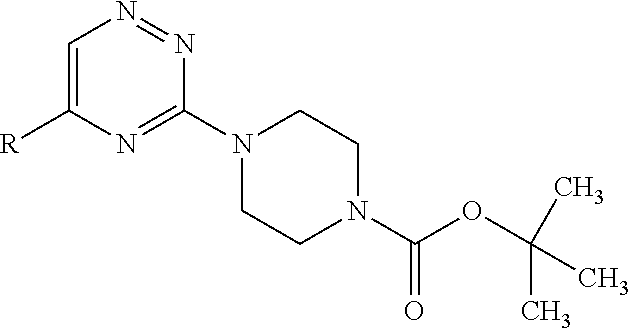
C1=C([R])N=C(N2CCN(C(OC(C)(C)C)=O)CC2)N=N1
